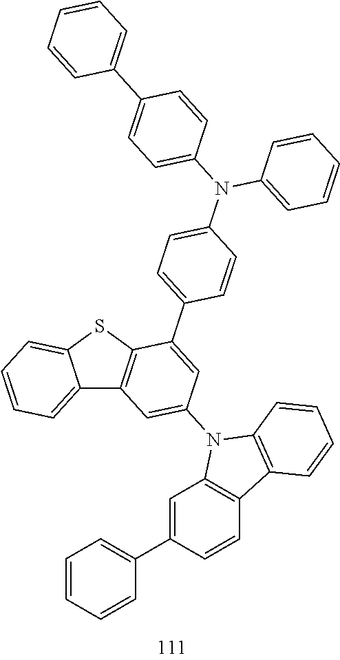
C12=CC=CC=C1SC1=C2C=C(N2C3=C(C=CC(C4=CC=CC=C4)=C3)C3=C2C=CC=C3)C=C1C1=CC=C(N(C2=CC=CC=C2)C2=CC=C(C3=CC=CC=C3)C=C2)C=C1
